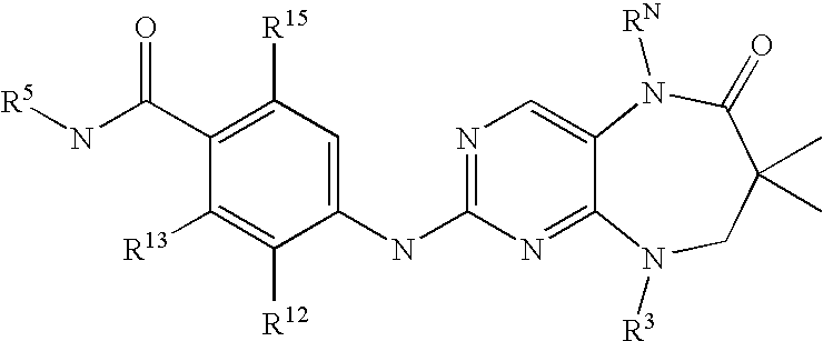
[R5]NC(C1=C([R15])C=C(NC2=NC=C3C(=N2)N([R3])CC(C)(C)C(=O)N3[RN])C([R12])=C1[R13])=O
